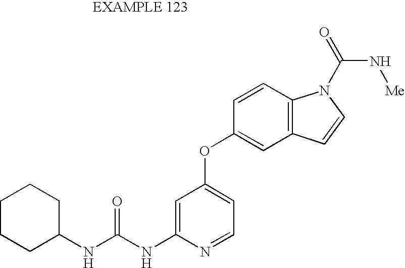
C1=C(NC(NC2CCCCC2)=O)N=CC=C1OC1=CC2=C(C=C1)N(C(=O)N[Me])C=C2
